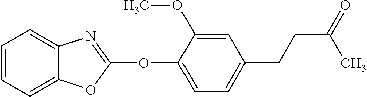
C1(OC2=NC3=CC=CC=C3O2)=CC=C(CCC(=O)C)C=C1OC
